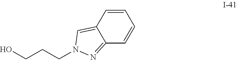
C1=CC2=CN(CCCO)N=C2C=C1
